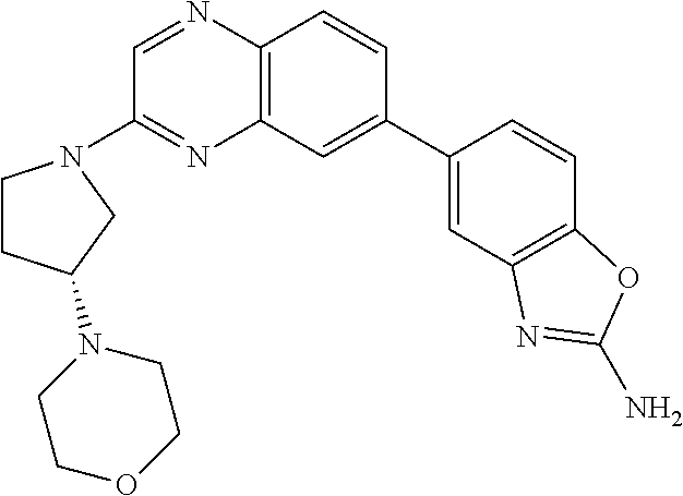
C12=C(C=CC(C3=CC4=C(C=C3)OC(N)=N4)=C1)N=CC(N1CCC(N3CCOCC3)C1)=N2
